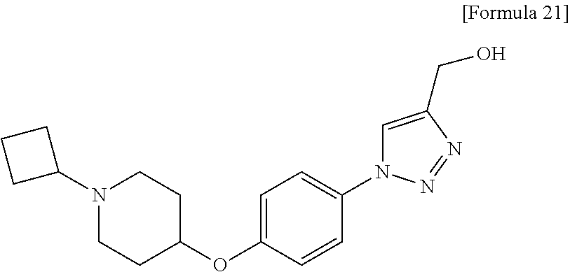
C1=C(OC2CCN(C3CCC3)CC2)C=CC(N2C=C(CO)N=N2)=C1
